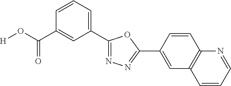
[H]OC(C1=CC(C2=NN=C(C3=CC4=C(C=C3)N=CC=C4)O2)=CC=C1)=O
